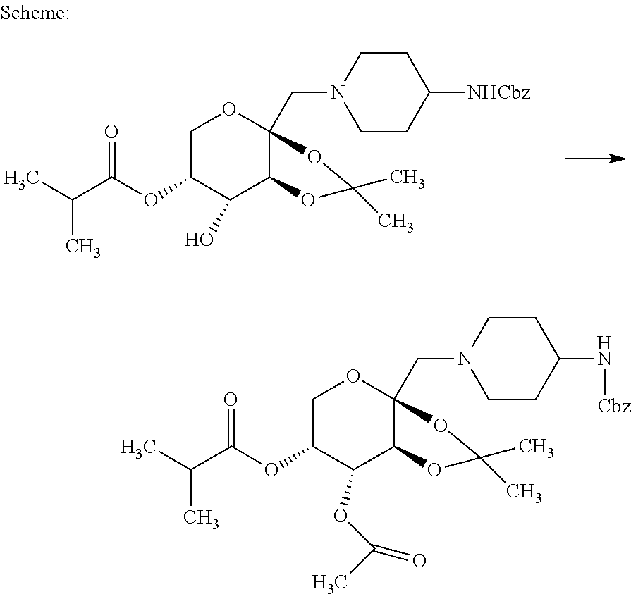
C1OC2(CN3CCC([NHCbz])CC3)C(C(O)C1OC(C(C)C)=O)OC(C)(C)O2.C1OC2(CN3CCC(N[Cbz])CC3)C(OC(C)(C)O2)C(OC(C)=O)C1OC(C(C)C)=O
